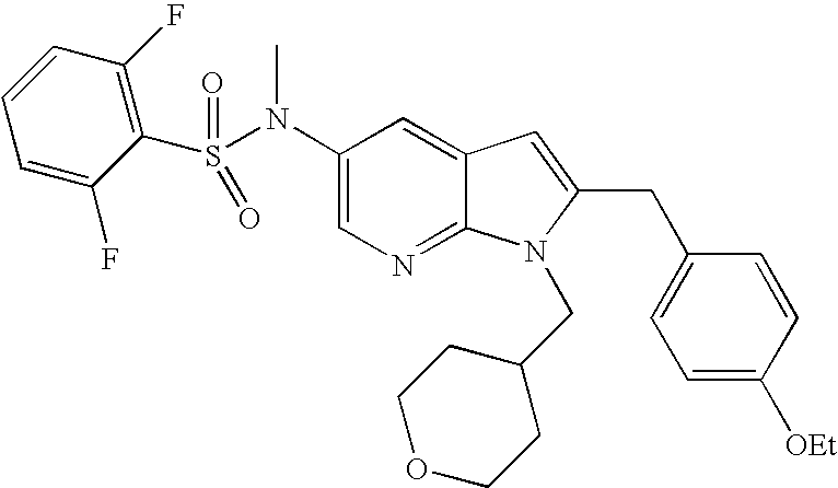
C1(N(C)S(C2=C(F)C=CC=C2F)(=O)=O)=CN=C2C(=C1)C=C(CC1=CC=C([OEt])C=C1)N2CC1CCOCC1
